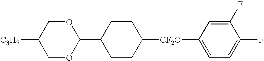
C1OC(C2CCC([CF2O]C3=CC=C(F)C(F)=C3)CC2)OCC1[C3H7]
